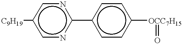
[C9H19]c1cnc(-c2ccc([OCC7H15]=O)cc2)nc1
